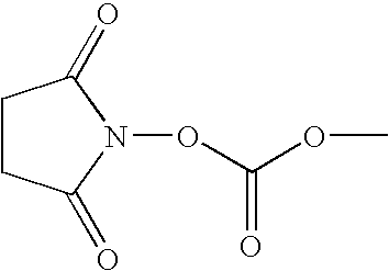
C1CC(=O)N(OC(OC)=O)C1=O
